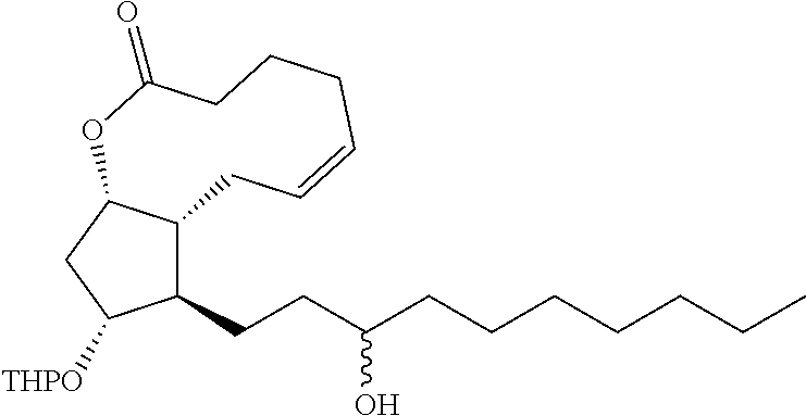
C1(CCC(CCCCCCC)O)C2C(CC1[THPO])OC(=O)CCCC=CC2
